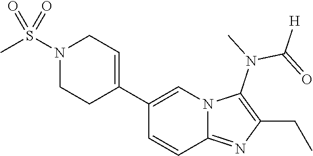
C1(C2=CN3C(=NC(CC)=C3N(C)C(=O)[H])C=C2)=CCN(S(C)(=O)=O)CC1
